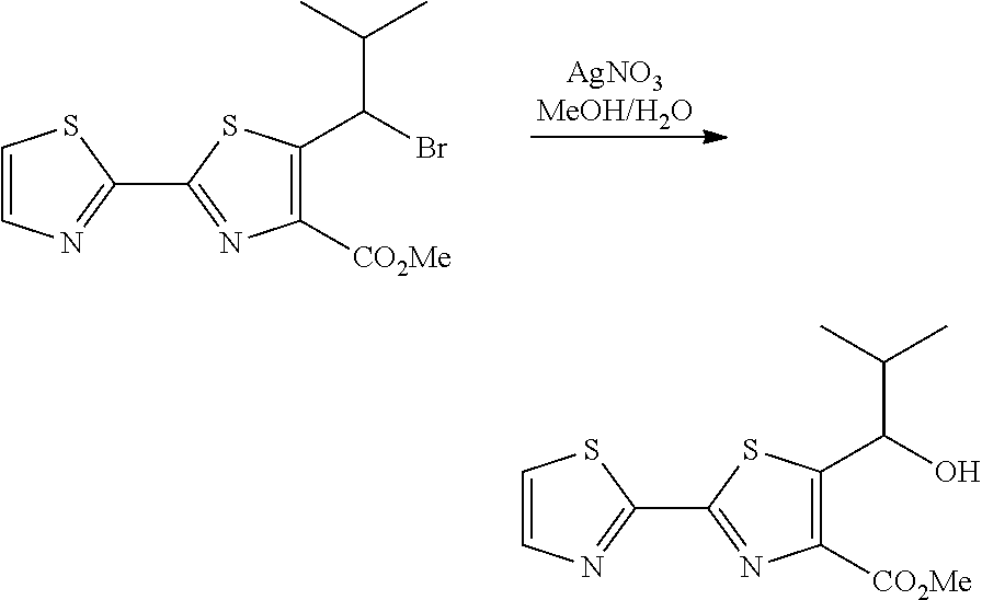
[AgNO3MeOH/H2O].C1=CN=C(C2=NC([CO2Me])=C(C(C(C)C)Br)S2)S1.C1=CN=C(C2=NC([CO2Me])=C(C(C(C)C)O)S2)S1
